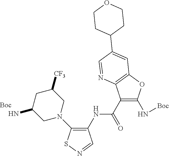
C1(NC(C2=C(N[Boc])OC3=C2N=CC(C2CCOCC2)=C3)=O)=C(N2CC([CF3])CC(N)C2)SN=C1.[Boc]
